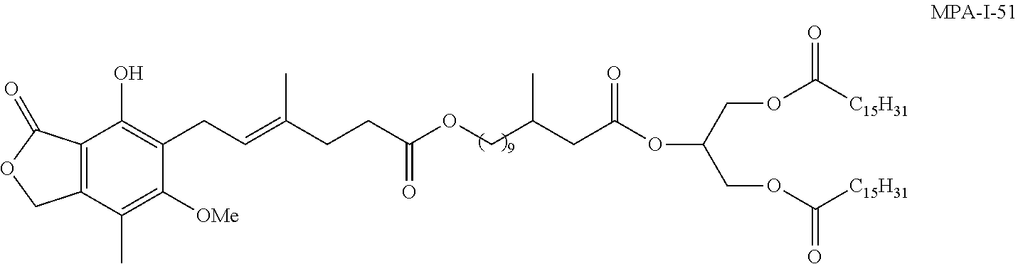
C12=C(C(C)=C([OMe])C(CC=C(CCC(OCC(CC(OC(COC([C15H31])=O)COC([C15H31])=O)=O)C)=O)C)=C1O)COC2=O
